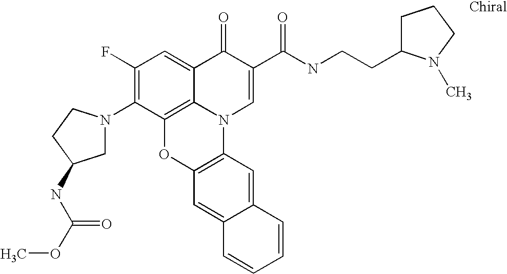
C1(F)=C(N2CC(NC(OC)=O)CC2)C2=C3C(=C1)C(=O)C(C(NCCC1CCCN1C)=O)=CN3C1=C(O2)C=C2C(=C1)C=CC=C2
